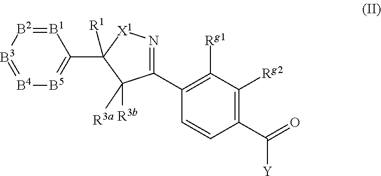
[B1]1=[B2][B3]=[B4][B5]=C1C1([R1])C([R3a])([R3b])C(C2=C([Rg1])C([Rg2])=C(C(=O)[Y])C=C2)=N[X1]1
